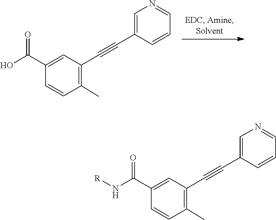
C1(C#CC2=C(C)C=CC(C(O)=O)=C2)=CN=CC=C1.C1(C#CC2=C(C)C=CC(C(N[R])=O)=C2)=CN=CC=C1
